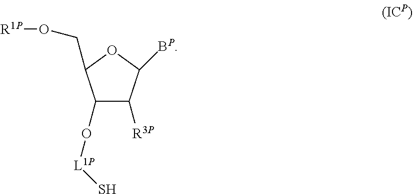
C1(O[L1P]S)C([R3P])C([BP])OC1CO[R1P]
